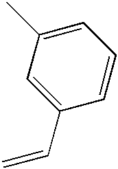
C1(C=C)=CC(C)=CC=C1
